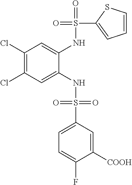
C1(Cl)=C(Cl)C=C(NS(=O)(=O)C2=CC=C(F)C([COOH])=C2)C(NS(=O)(C2=CC=CS2)=O)=C1
